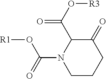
C1C(=O)C(C(O[R3])=O)N(C(O[R1])=O)CC1
